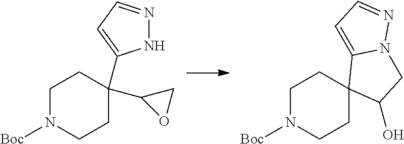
C1N([Boc])CCC(C2OC2)(C2=CC=NN2)C1.C1N([Boc])CCC2(C1)C(O)CN1C2=CC=N1
